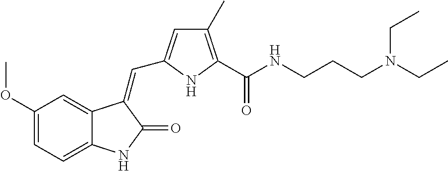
C1(OC)=CC=C2C(=C1)C(=CC1=CC(C)=C(C(NCCCN(CC)CC)=O)N1)C(=O)N2
